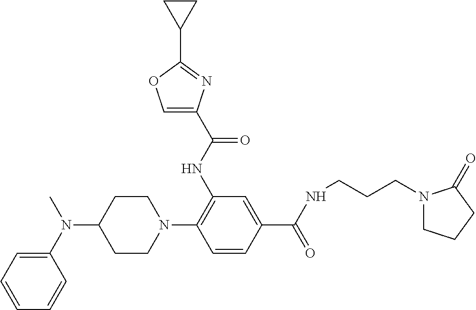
CN(C1=CC=CC=C1)C1CCN(C2=C(NC(C3=COC(C4CC4)=N3)=O)C=C(C(NCCCN3CCCC3=O)=O)C=C2)CC1
